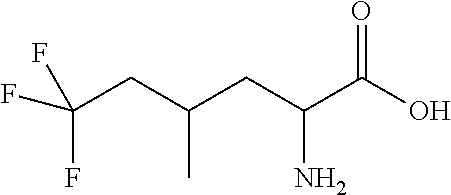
C(CC(CC(C(O)=O)N)C)(F)(F)F
